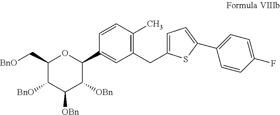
C1(C[BnO])C([BnO])C([OBn])C([OBn])C(C2=CC(CC3=CC=C(C4=CC=C(F)C=C4)S3)=C(C)C=C2)O1
